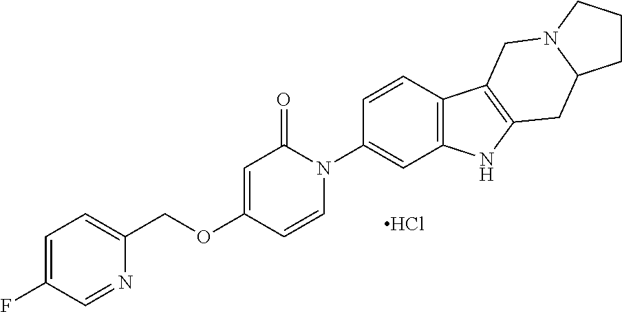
Cl.C1=CN(C2=CC3=C(C=C2)C2=C(N3)CC3N(C2)CCC3)C(=O)C=C1OCC1=CC=C(F)C=N1
